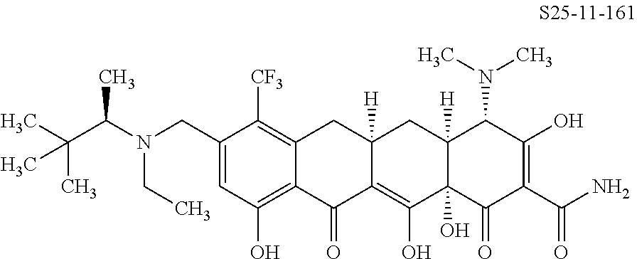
C1=C(CN(C(C)C(C)(C)C)CC)C([CF3])=C2C(=C1O)C(=O)C1=C(O)C3(O)C([H])(CC1([H])C2)C(N(C)C)C(O)=C(C(N)=O)C3=O
